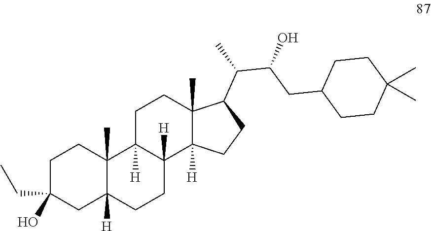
C1C(O)(CC)CC2([H])C(C)(C1)C1([H])C([H])(CC2)C2([H])C(C)(CC1)C(C(C(CC1CCC(C)(C)CC1)O)C)CC2
